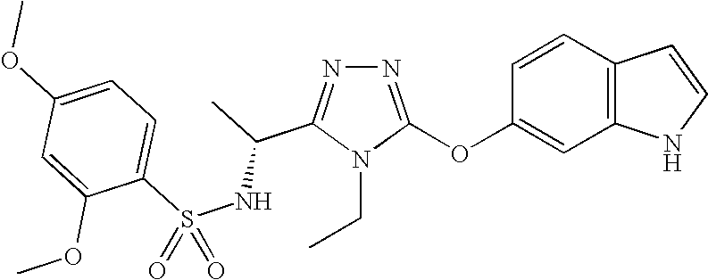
N1=C(OC2=CC3=C(C=C2)C=CN3)N(CC)C(C(C)NS(C2=CC=C(OC)C=C2OC)(=O)=O)=N1
